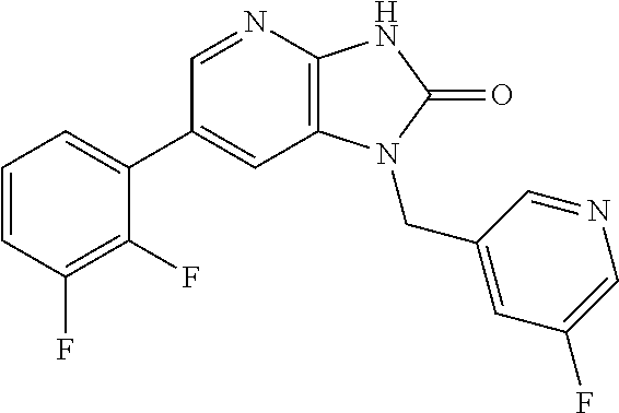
C1(C2=CC=CC(F)=C2F)=CC2=C(N=C1)NC(=O)N2CC1=CC(F)=CN=C1
